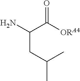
C(N)(C([ORA4])=O)CC(C)C
